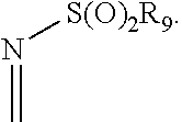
N([S(O)2R9])=C
